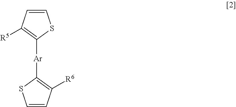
C1=CC([R5])=C([Ar]C2=C([R6])C=CS2)S1
